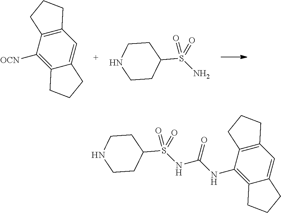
C1([OCN])=C2C(=CC3=C1CCC3)CCC2.C1CC(S(=O)(=O)N)CCN1.C1CC(S(=O)(=O)NC(=O)NC2=C3C(=CC4=C2CCC4)CCC3)CCN1
